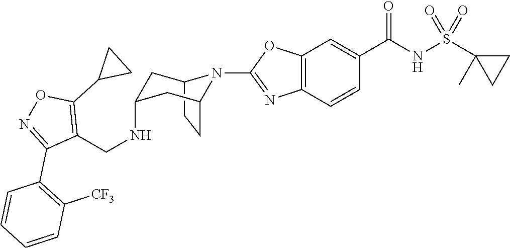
C12CCC(CC(NCC3=C(C4CC4)ON=C3C3=C([CF3])C=CC=C3)C1)N2C1=NC2=C(C=C(C(NS(C3(C)CC3)(=O)=O)=O)C=C2)O1
